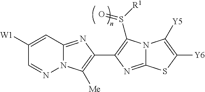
N12C(=NC(C3=C(S([R1])=O)N4C(=N3)SC([Y6])=C4[Y5])=C1[Me])C=C([W1])C=N2
